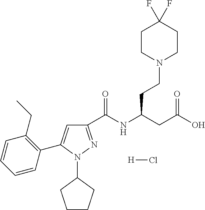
C1(C(NC(CC(O)=O)CCN2CCC(F)(F)CC2)=O)=NN(C2CCCC2)C(C2=C(CC)C=CC=C2)=C1.[H]Cl
